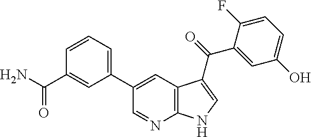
C1=CC=C(C2=CC3=C(N=C2)NC=C3C(C2=CC(O)=CC=C2F)=O)C=C1C(=O)N
